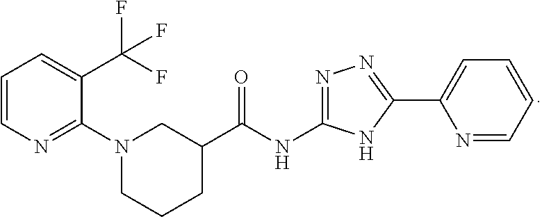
C1(N2CCCC(C(NC3=NN=C(C4=CC=CC=N4)N3)=O)C2)=NC=CC=C1C(F)(F)F
